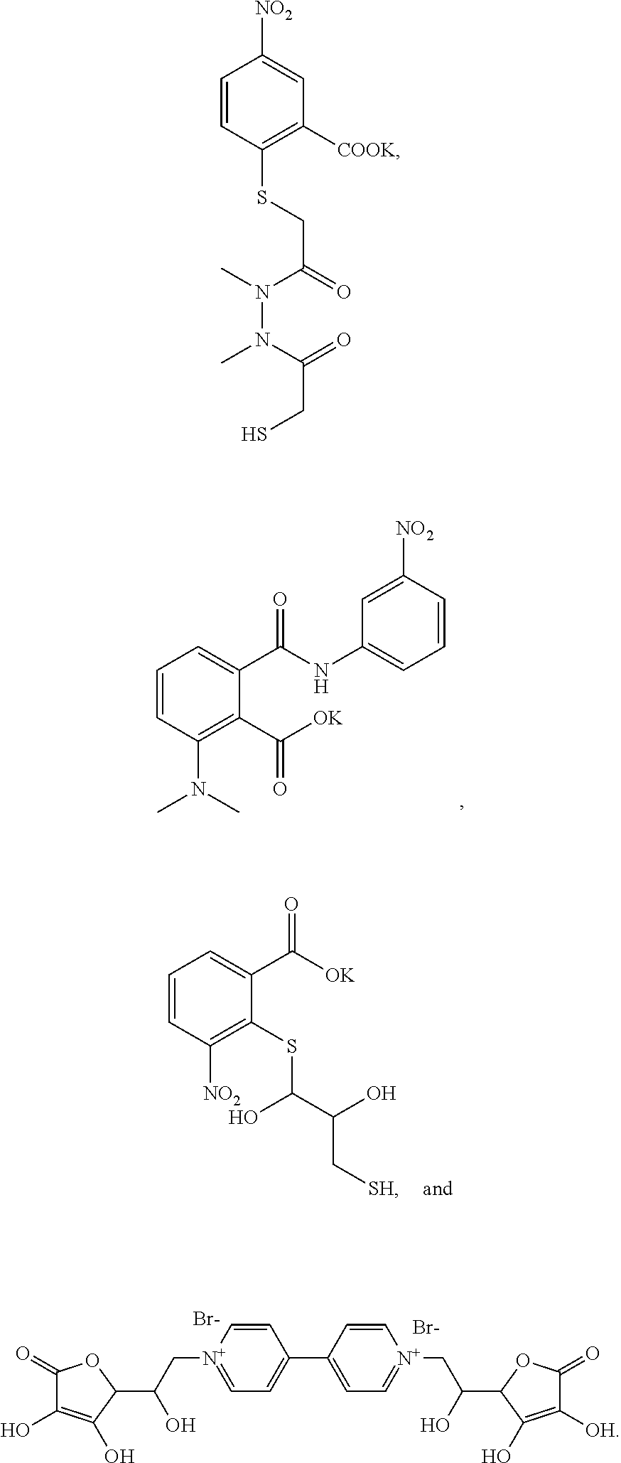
C1=CC(N(C)C)=C(C([OK])=O)C(C(NC2=CC=CC([NO2])=C2)=O)=C1.C1=CC([NO2])=C(SC(C(O)C[SH])O)C(C([OK])=O)=C1.C1=C[N+](CC(C2OC(=O)C(O)=C2O)O)=CC=C1C1=CC=[N+](CC(C2C(O)=C([OH])C(=O)O2)O)C=C1.[Br-].[Br-].C1=CC(SCC(=O)N(C)N(C(=O)CS)C)=C([COOK])C=C1[NO2]
